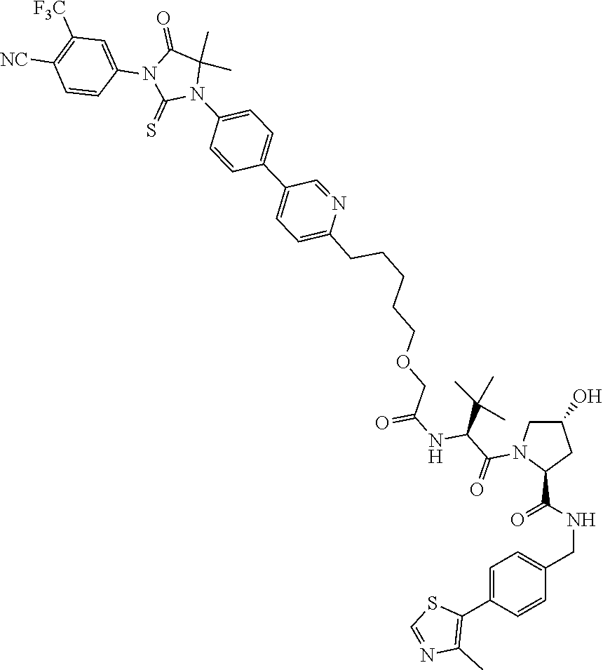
C1(CCCCCOCC(NC(C(C)(C)C)C(=O)N2CC(O)CC2C(=O)NCC2=CC=C(C3=C(C)N=CS3)C=C2)=O)=CC=C(C2=CC=C(N3C(=S)N(C4=CC([F3C])=C([NC])C=C4)C(=O)C3(C)C)C=C2)C=N1
